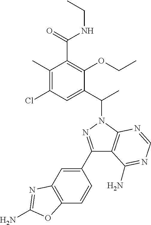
O=C(NCC)C1=C(OCC)C(C(C)N2N=C(C3=CC4=C(C=C3)OC(N)=N4)C3=C2N=CN=C3N)=CC(Cl)=C1C
